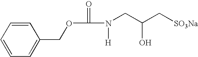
C1=CC=C(COC(=O)N([H])CC(C[SO3Na])O)C=C1
